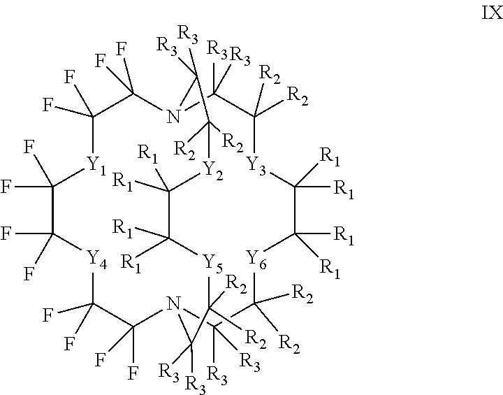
C1(F)(F)C(F)(F)[Y4]C(F)(F)C(F)(F)N2C([R3])([R3])C([R2])([R2])[Y6]C([R1])([R1])C([R1])([R1])[Y3]C([R2])([R2])C([R3])([R3])N(C(F)(F)C(F)(F)[Y1]1)C([R3])([R3])C([R2])([R2])[Y2]C([R1])([R1])C([R1])([R1])[Y5]C([R2])([R2])C2([R3])[R3]
